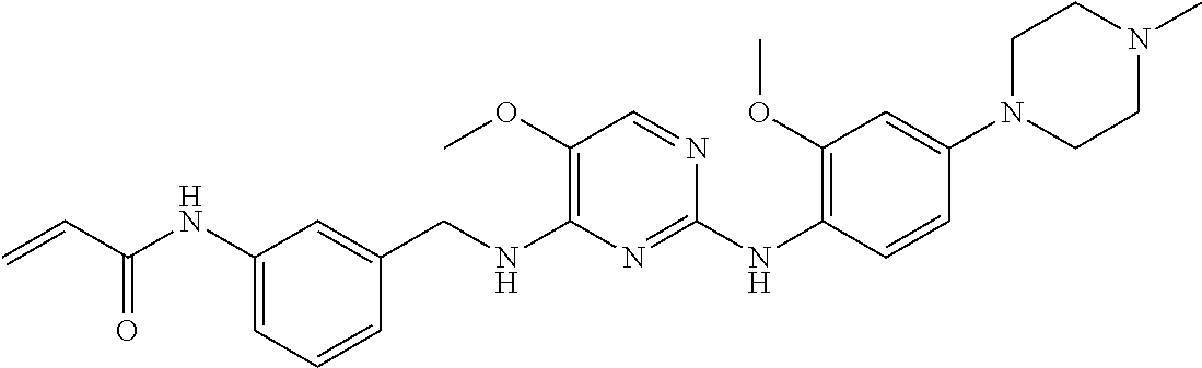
C1=C(NC(=O)C=C)C=C(CNC2=C(OC)C=NC(NC3=C(OC)C=C(N4CCN(C)CC4)C=C3)=N2)C=C1
